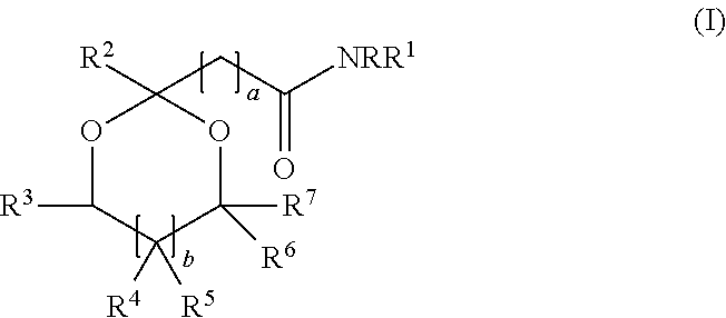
O1C([R3])C([R5])([R4])C([R7])([R6])OC1([R2])CC([NRR1])=O
